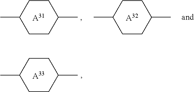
[A32].C1CC(C)CCC1C.[A31].C1CC(C)CCC1C.[A33].C1CC(C)CCC1C
